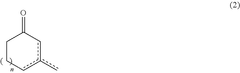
C1Ccc(c)cC1=O
